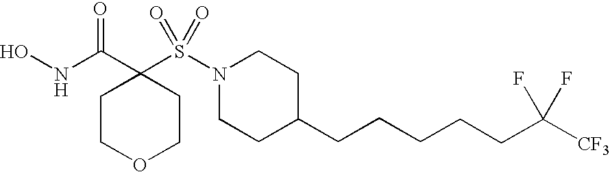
C1COCCC1(C(=O)NO)S(N1CCC(CCCCCC([CF3])(F)F)CC1)(=O)=O
